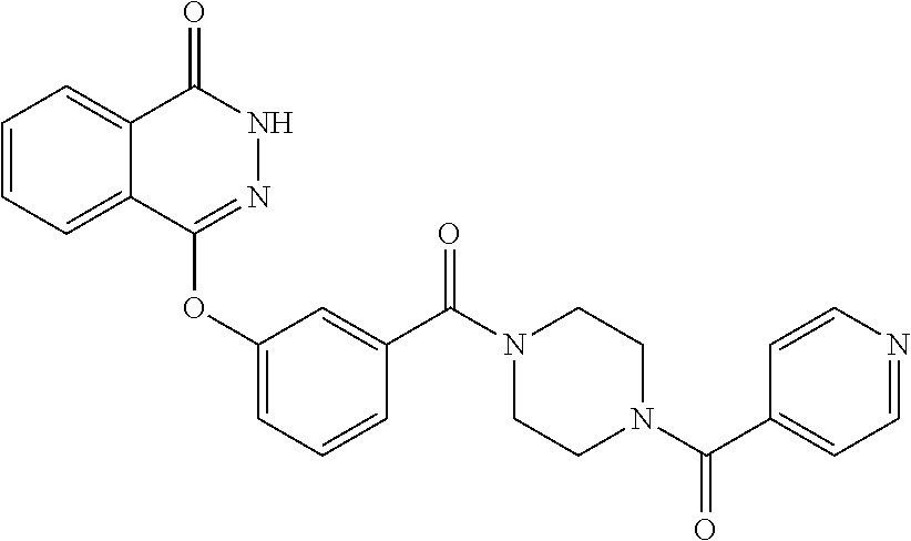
C1=CC=C2C(=C1)C(=O)NN=C2OC1=CC=CC(C(N2CCN(C(=O)C3=CC=NC=C3)CC2)=O)=C1
